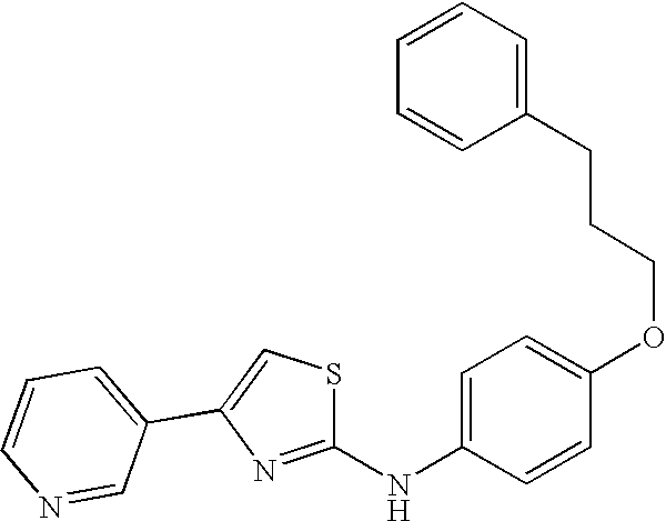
C1(NC2=NC(C3=CC=CN=C3)=CS2)=CC=C(OCCCC2=CC=CC=C2)C=C1
